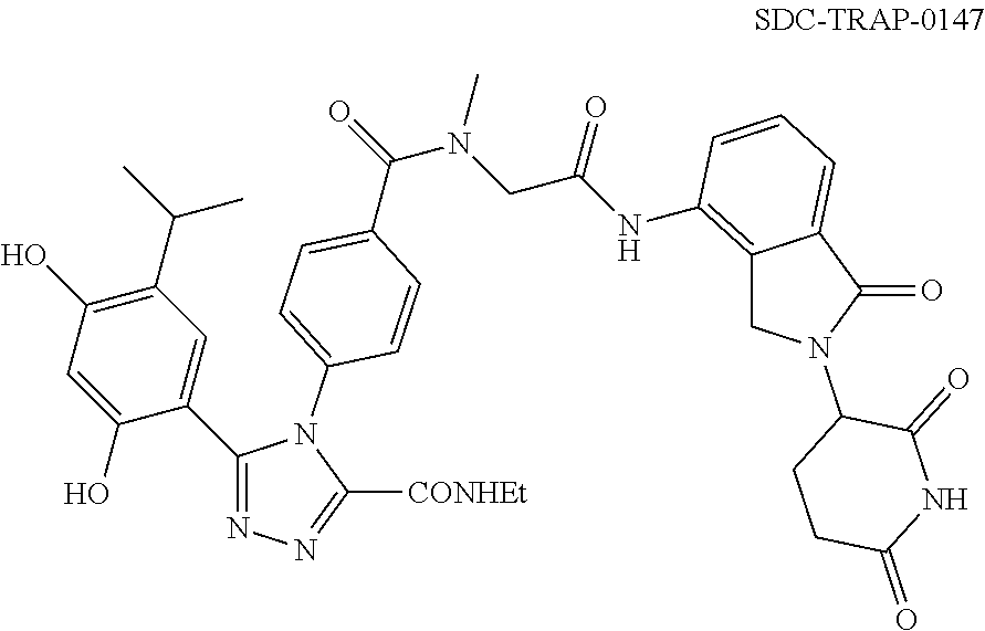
C1(O)=C(C(C)C)C=C(C2=NN=C([CONHEt])N2C2=CC=C(C(N(CC(NC3=C4CN(C5CCC(=O)NC5=O)C(=O)C4=CC=C3)=O)C)=O)C=C2)C(O)=C1
